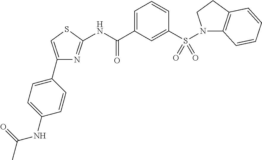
C1(C2=CC=C(NC(C)=O)C=C2)=CSC(NC(C2=CC=CC(S(N3C4=C(CC3)C=CC=C4)(=O)=O)=C2)=O)=N1
